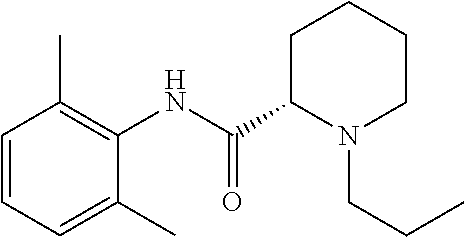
C1=CC=C(C)C(NC(C2N(CCC)CCCC2)=O)=C1C
